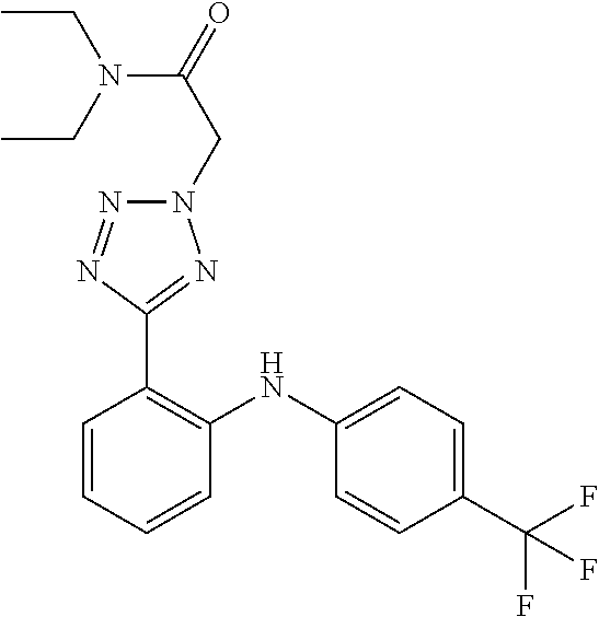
C1=C(NC2=C(C3=NN(CC(=O)N(CC)CC)N=N3)C=CC=C2)C=CC(C(F)(F)F)=C1
